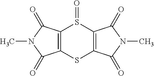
C12=C(C(=O)N(C)C1=O)S(=O)C1=C(S2)C(=O)N(C)C1=O
